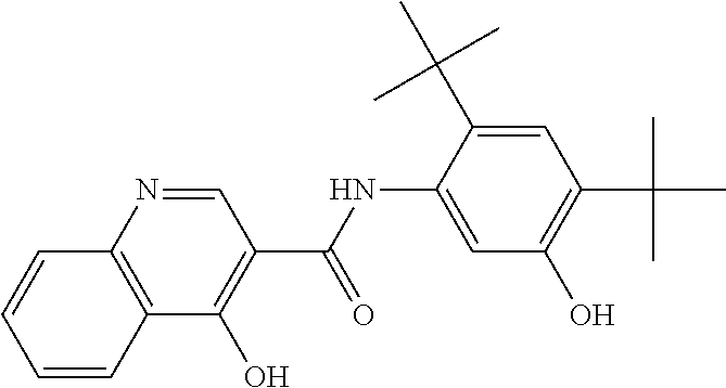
C1=CC2=C(C=C1)N=CC(C(NC1=CC(O)=C(C(C)(C)C)C=C1C(C)(C)C)=O)=C2O
